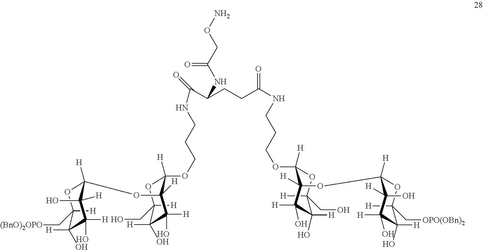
C1([H])(CO)OC(OCCCNC(CCC(C(NCCCOC2([H])OC(CO)([H])C([H])(O)C(O)([H])C2(OC2([H])OC(C[(BnO)2OPO])([H])C([H])(O)C(O)([H])C2(O)[H])[H])=O)NC(CON)=O)=O)([H])C([H])(OC2([H])OC([H])(C[OPO(OBn)2])C(O)([H])C([H])(O)C2([H])O)C([H])(O)C1(O)[H]
